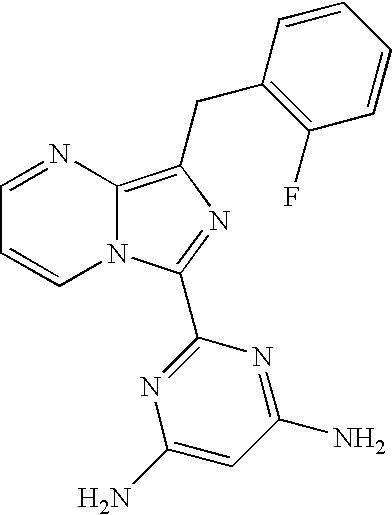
C1=NC2=C(CC3=C(F)C=CC=C3)N=C(C3=NC(N)=CC(N)=N3)N2C=C1
